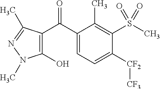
C1(C(C2=C(O)N(C)N=C2C)=O)=CC=C([CF2][CF3])C(S(C)(=O)=O)=C1C
